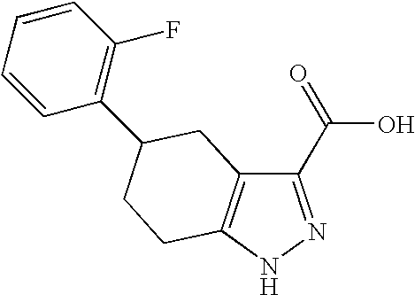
C12=C(C(C(=O)O)=NN1)CC(C1=C(F)C=CC=C1)CC2
